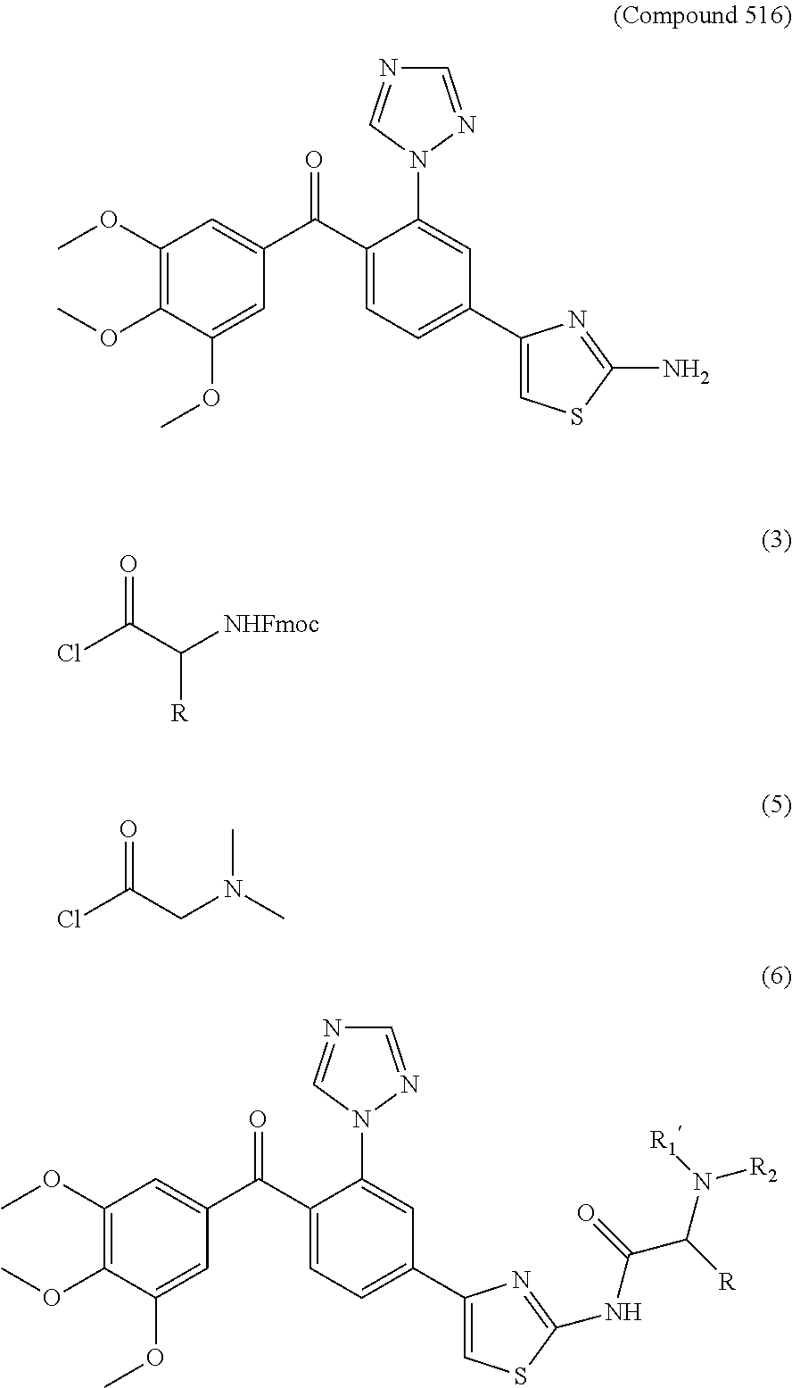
C1(OC)=C(OC)C(OC)=CC(C(=O)C2=CC=C(C3=CSC(N)=N3)C=C2N2C=NC=N2)=C1.ClC(=O)C([R])[NHFmoc].ClC(=O)CN(C)C.C1(OC)=C(OC)C(OC)=CC(C(=O)C2=CC=C(C3=CSC(NC(C(N([R2])[R1])[R])=O)=N3)C=C2N2C=NC=N2)=C1
